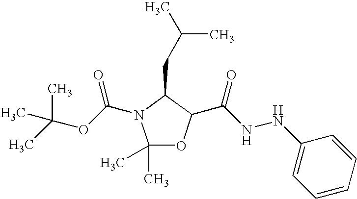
C1(C)(C)OC(C(NNC2=CC=CC=C2)=O)C(CC(C)C)N1C(OC(C)(C)C)=O
